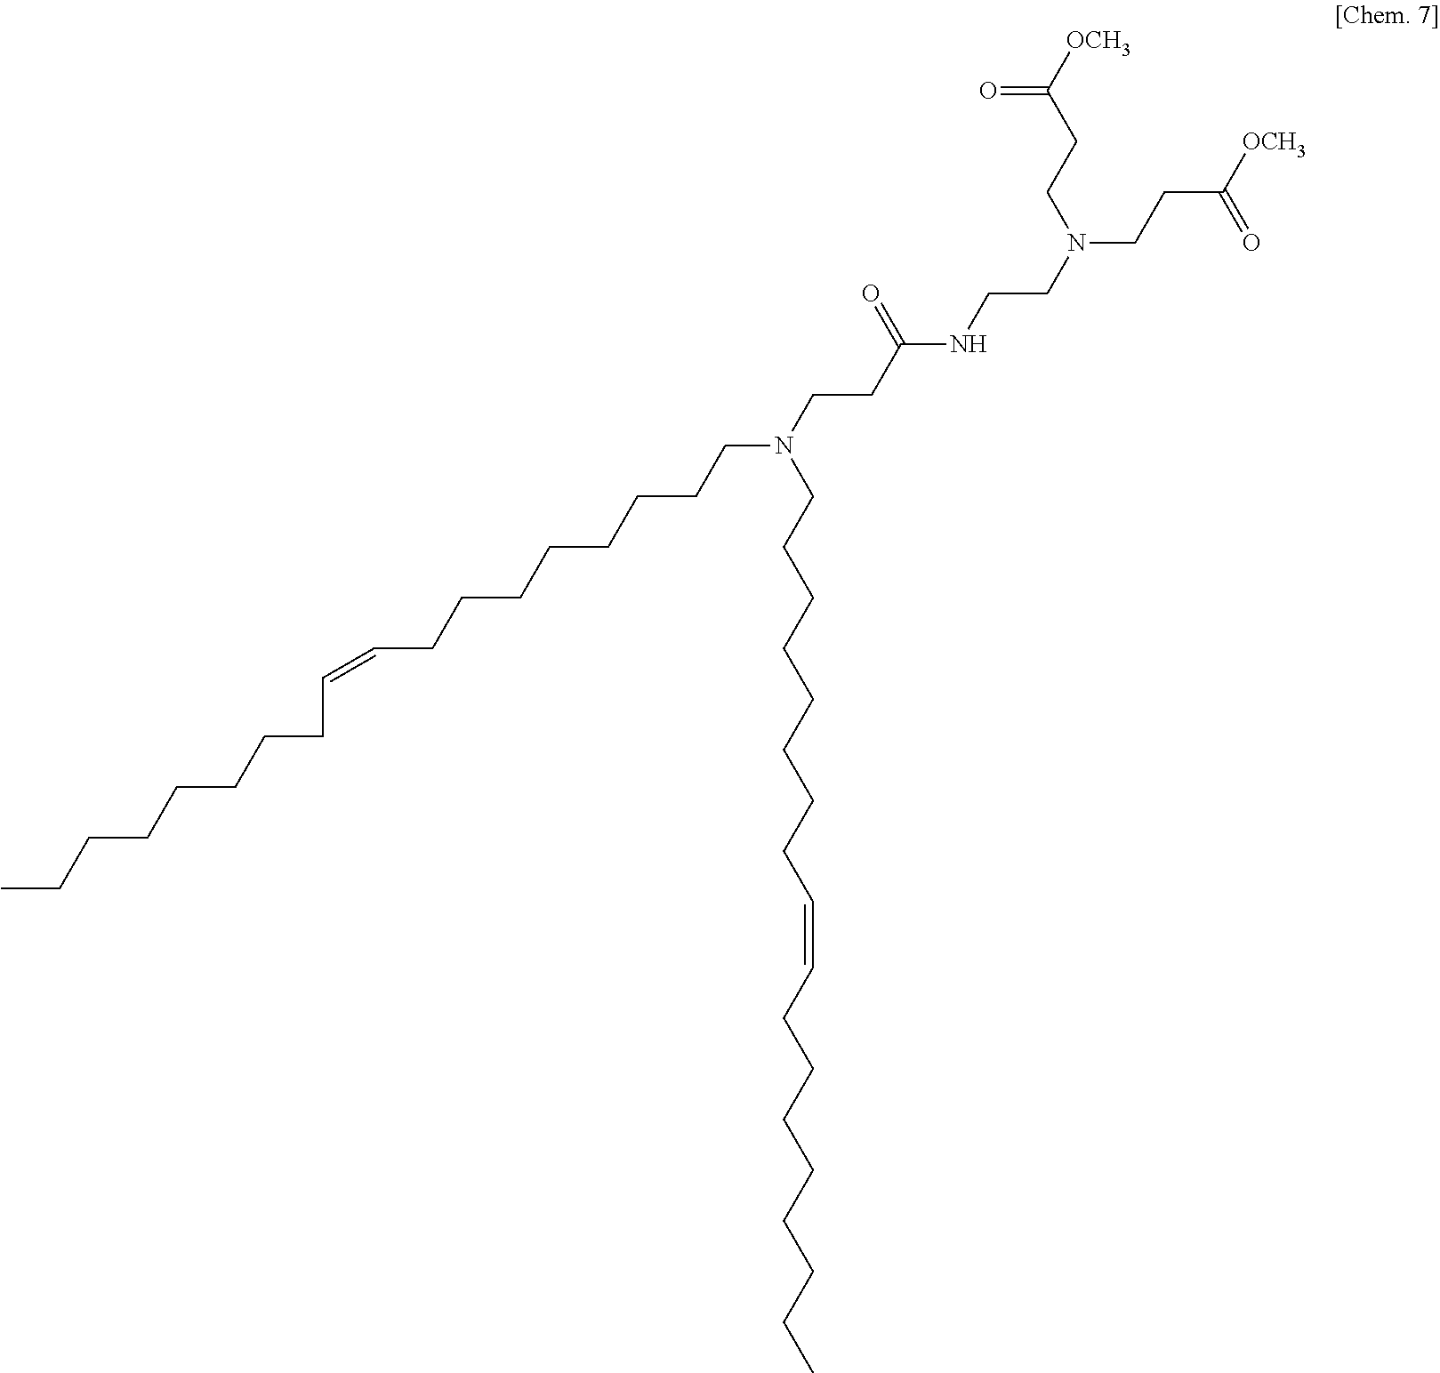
N(CCCCCCCCC=CCCCCCCCC)(CCC(NCCN(CCC([OCH3])=O)CCC([OCH3])=O)=O)CCCCCCCCC=CCCCCCCCC
